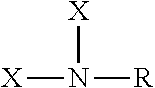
[X]N([R])[X]
